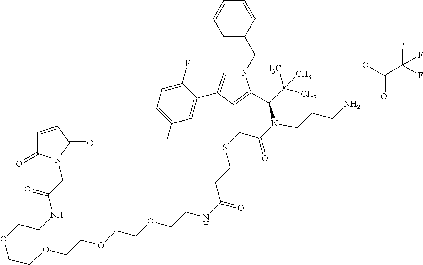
OC(=O)C(F)(F)F.C1=CC(CN2C=C(C3=CC(F)=CC=C3F)C=C2C(N(C(CSCCC(NCCOCCOCCOCCOCCNC(CN2C(=O)C=CC2=O)=O)=O)=O)CCCN)C(C)(C)C)=CC=C1
